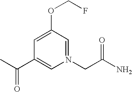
CC(C1=CN(CC(N)=O)=CC(OCF)=C1)=O
